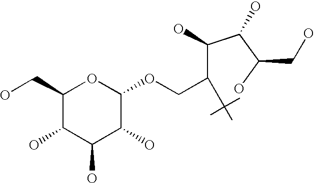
C1(CO)C(O)C(O)C(O)C(OCC(C(C(C(O)CO)O)O)C(C)(C)C)O1
